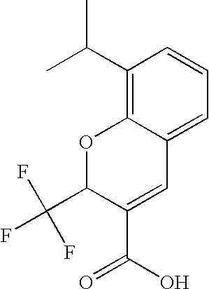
CC(C1=C2C(=CC=C1)C=C(C(O)=O)C(C(F)(F)F)O2)C
